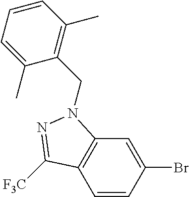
C1=CC(Br)=CC2=C1C([F3C])=NN2CC1=C(C)C=CC=C1C
